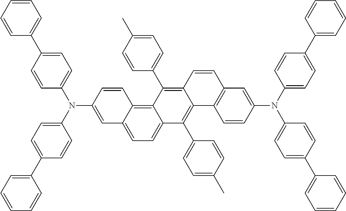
C1=C(N(C2=CC=C(C3=CC=CC=C3)C=C2)C2=CC=C(C3=CC=CC=C3)C=C2)C=CC2=C3C(=CC=C12)C(C1=CC=C(C)C=C1)=C1C(=C3C2=CC=C(C)C=C2)C=CC2=C1C=CC(N(C1=CC=C(C3=CC=CC=C3)C=C1)C1=CC=C(C3=CC=CC=C3)C=C1)=C2
